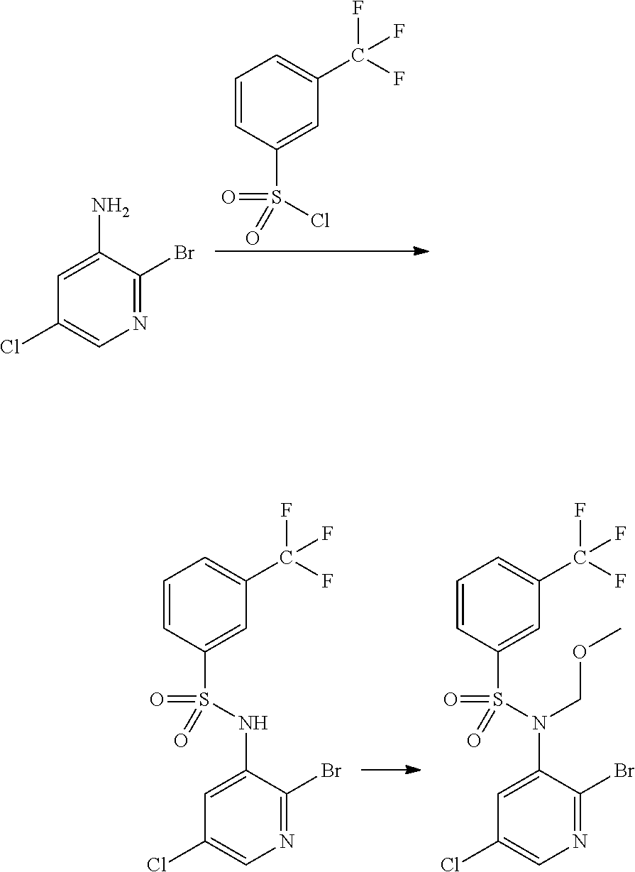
C1=CC(S(Cl)(=O)=O)=CC(C(F)(F)F)=C1.C1=C(N)C(Br)=NC=C1Cl.C1=CC(S(NC2=CC(Cl)=CN=C2Br)(=O)=O)=CC(C(F)(F)F)=C1.C1=CC(S(N(C2=CC(Cl)=CN=C2Br)COC)(=O)=O)=CC(C(F)(F)F)=C1
